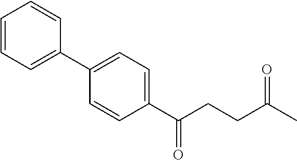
C1=C(C2=CC=C(C(CCC(C)=O)=O)C=C2)C=CC=C1
